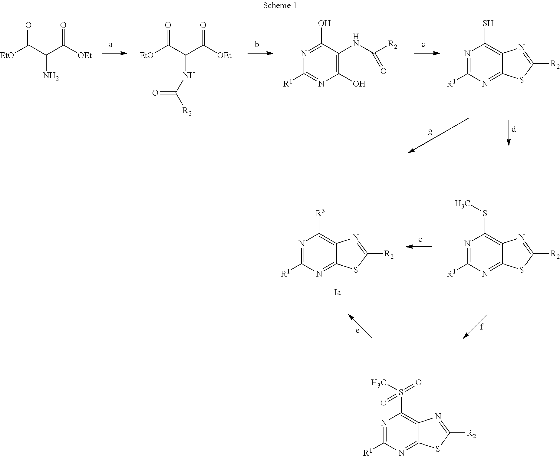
[EtO]C(C(C([OEt])=O)N)=O.[EtO]C(C(C([OEt])=O)NC([R2])=O)=O.C1(O)=NC([R1])=NC(O)=C1NC([R2])=O.C1(S)=C2C(=NC([R1])=N1)SC([R2])=N2.C1(SC)=C2C(=NC([R1])=N1)SC([R2])=N2.C1([R3])=C2C(=NC([R1])=N1)SC([R2])=N2.C1(S(C)(=O)=O)=C2C(=NC([R1])=N1)SC([R2])=N2
